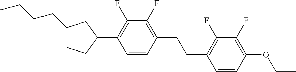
C1(CCCC)CCC(C2=C(F)C(F)=C(CCC3=C(F)C(F)=C(OCC)C=C3)C=C2)C1
